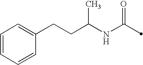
C(NC(=O)C)(CCC1=CC=CC=C1)C
